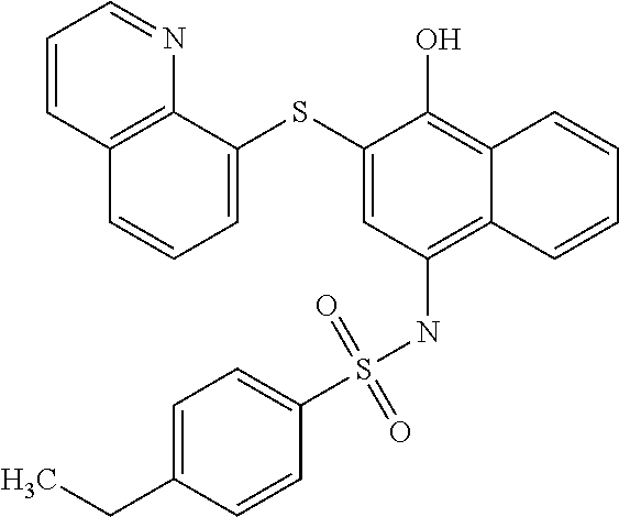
C1=C(SC2=CC=CC3=C2N=CC=C3)C(O)=C2C(=C1NS(C1=CC=C(CC)C=C1)(=O)=O)C=CC=C2
